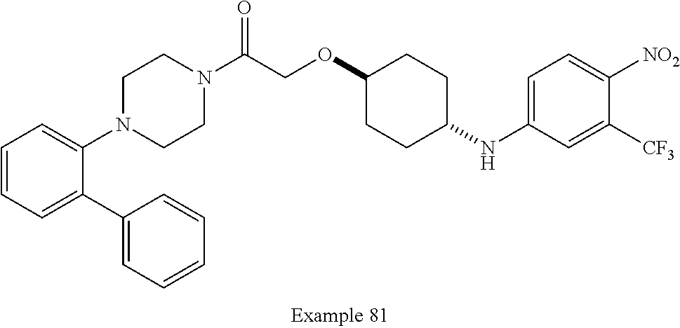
C1=CC=C(C2=CC=CC=C2)C(N2CCN(C(COC3CCC(NC4=CC=C([NO2])C([CF3])=C4)CC3)=O)CC2)=C1
